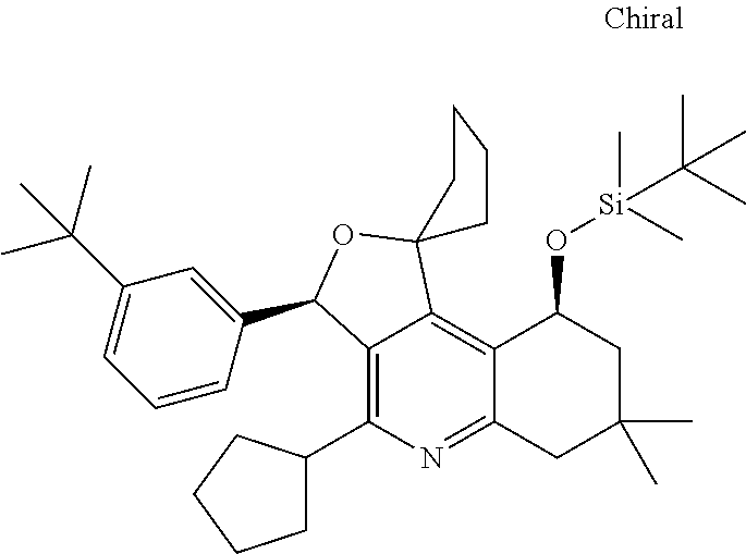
C12=C(C3CCCC3)N=C3C(=C1C1(OC2C2=CC(C(C)(C)C)=CC=C2)CCCC1)C(O[Si](C)(C(C)(C)C)C)CC(C)(C)C3
